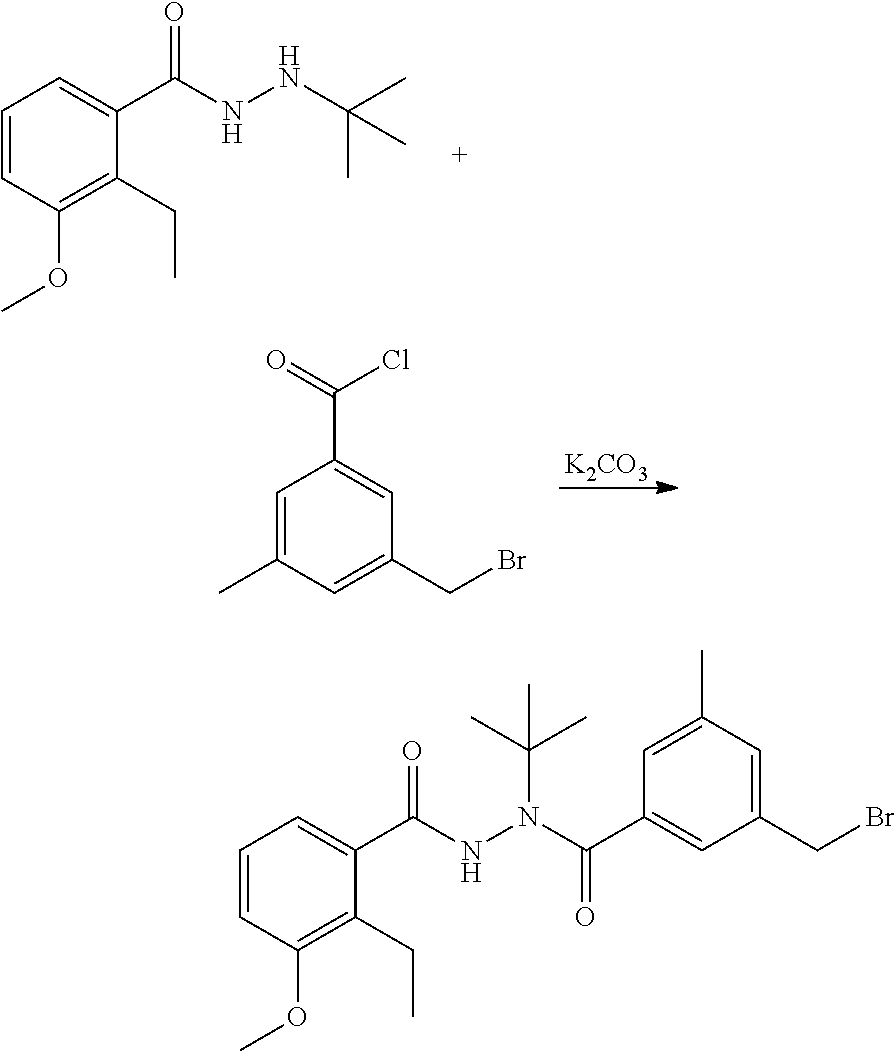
C1=CC(OC)=C(CC)C(C(=O)NNC(C)(C)C)=C1.[K2CO3].C1=C(C)C=C(CBr)C=C1C(Cl)=O.C1=CC(OC)=C(CC)C(C(=O)NN(C(=O)C2=CC(CBr)=CC(C)=C2)C(C)(C)C)=C1
